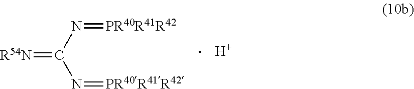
[H].C(=[R54N])(N=[PR40R41R42])N=[PR40R41R42]
